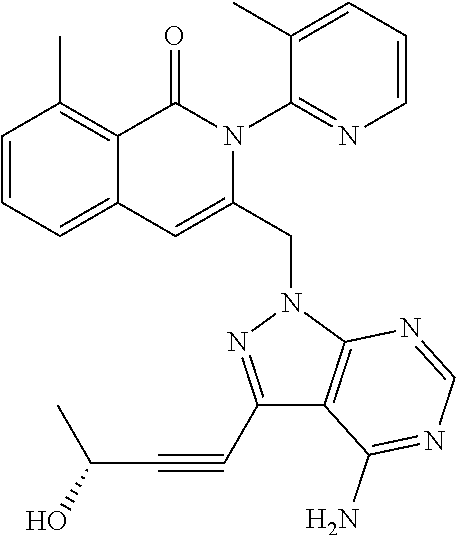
C1=CC=C2C(=C1C)C(=O)N(C1=NC=CC=C1C)C(CN1C3=C(C(N)=NC=N3)C(C#CC(C)O)=N1)=C2
